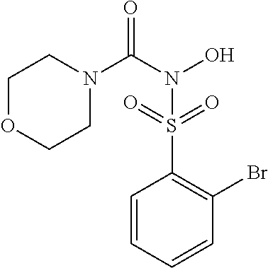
N1(C(N(O)S(C2=C(Br)C=CC=C2)(=O)=O)=O)CCOCC1
